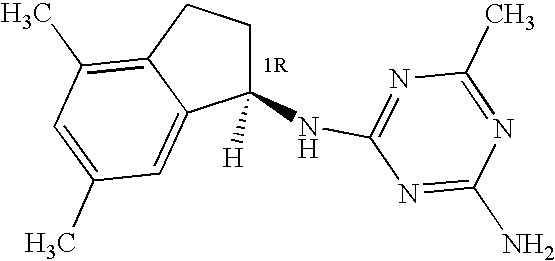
C1(NC2=NC(C)=NC(N)=N2)([H])CCC2=C(C)C=C(C)C=C12
